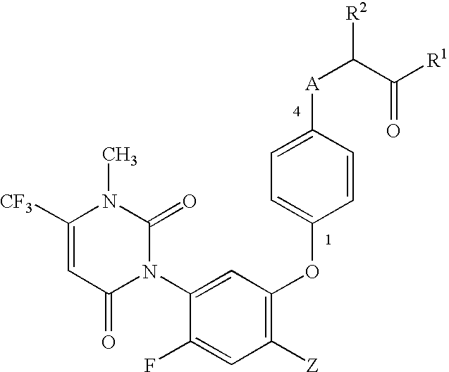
C1([CF3])=CC(=O)N(C2=CC(OC3=CC=C([A]C(C([R1])=O)[R2])C=C3)=C([Z])C=C2F)C(=O)N1C
